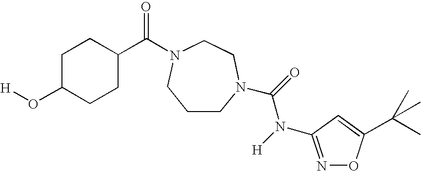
C1CN(C(=O)N([H])C2=NOC(C(C)(C)C)=C2)CCN(C(=O)C2CCC(O[H])CC2)C1
